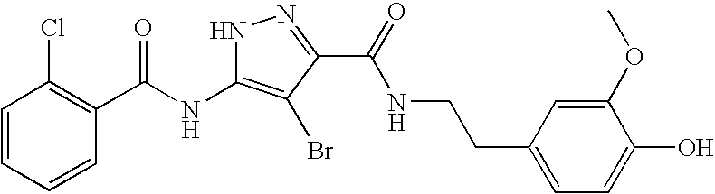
C1=CC=CC(C(NC2=C(Br)C(C(=O)NCCC3=CC=C(O)C(OC)=C3)=NN2)=O)=C1Cl
